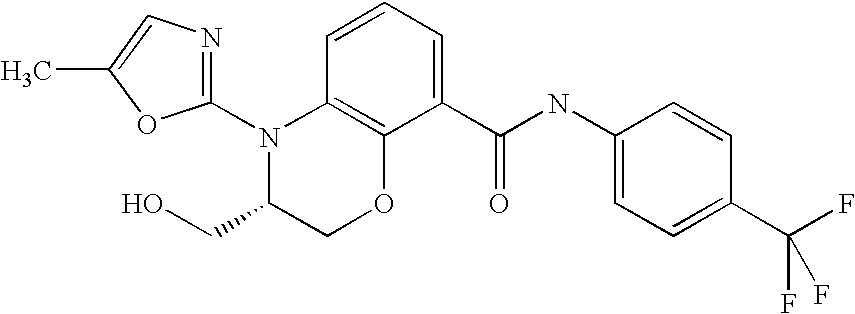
C12=C(C=CC=C1C(NC1=CC=C(C(F)(F)F)C=C1)=O)N(C1=NC=C(C)O1)C(CO)CO2
